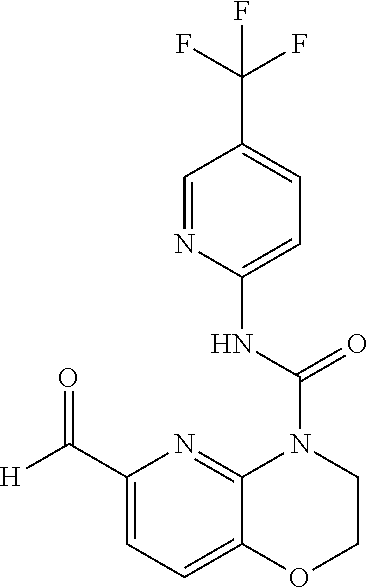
C1=NC(NC(N2C3=NC(C([H])=O)=CC=C3OCC2)=O)=CC=C1C(F)(F)F
